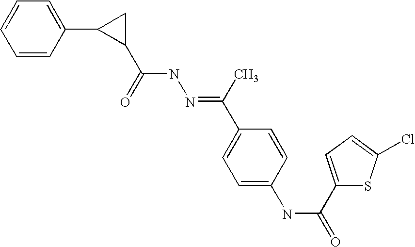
C1=CC(C2C(C(NN=C(C)C3=CC=C(NC(C4=CC=C(Cl)S4)=O)C=C3)=O)C2)=CC=C1
